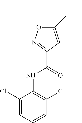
C1=C(Cl)C(NC(C2=NOC(C(C)C)=C2)=O)=C(Cl)C=C1
